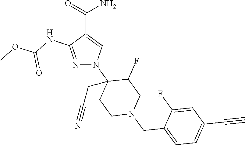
C(C1=CN(C2(CC#N)CCN(CC3=CC=C(C#C)C=C3F)CC2F)N=C1NC(OC)=O)(=O)N
